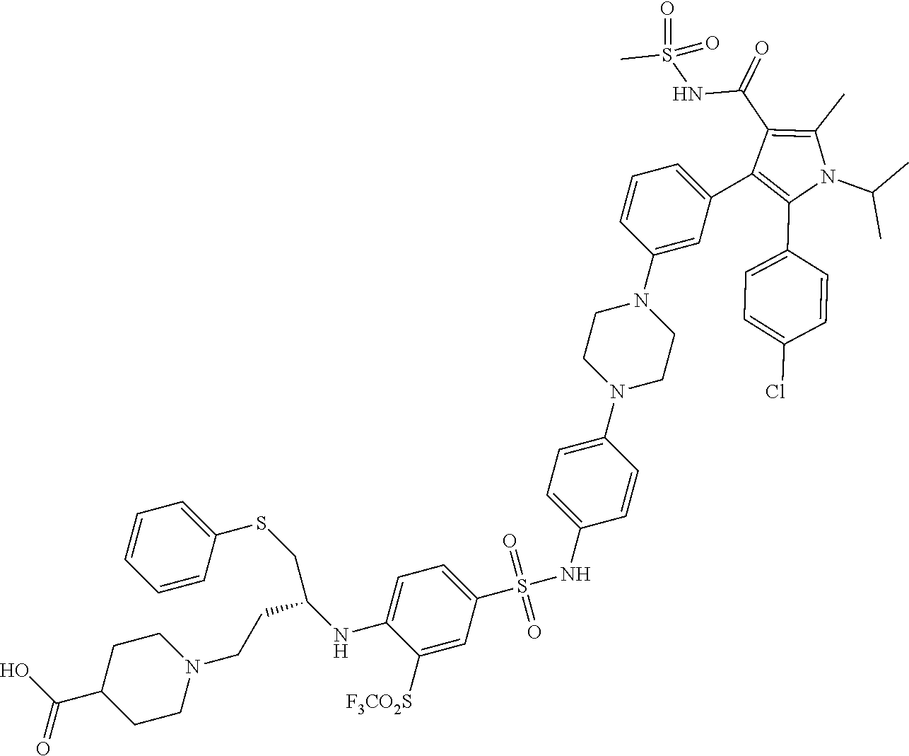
C1([F3CO2S])=CC(S(NC2=CC=C(N3CCN(C4=CC(C5=C(C6=CC=C(Cl)C=C6)N(C(C)C)C(C)=C5C(=O)NS(C)(=O)=O)=CC=C4)CC3)C=C2)(=O)=O)=CC=C1NC(CCN1CCC(C(O)=O)CC1)CSC1=CC=CC=C1
